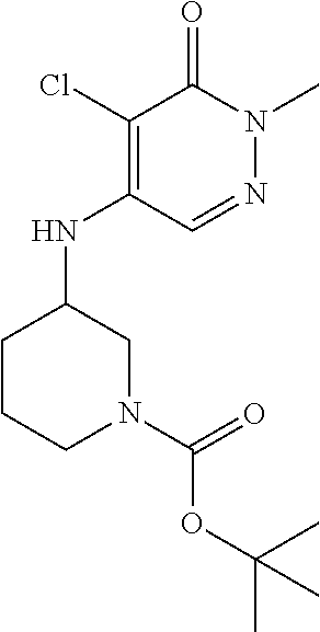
C1(Cl)=C(NC2CCCN(C(OC(C)(C)C)=O)C2)C=NN(C)C1=O
